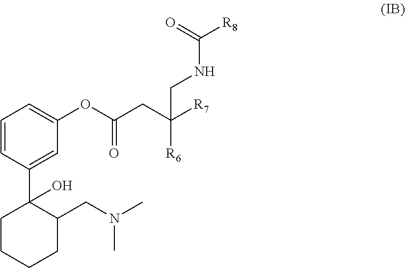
C1=CC(C2(O)CCCCC2CN(C)C)=CC(OC(CC([R7])([R6])CNC([R8])=O)=O)=C1
